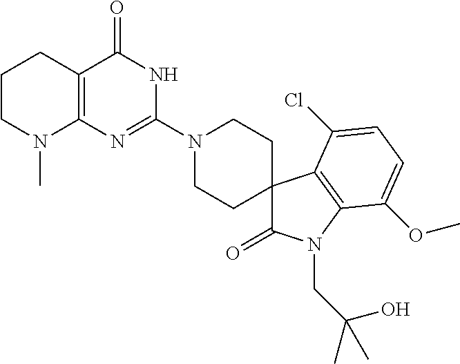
C1CN(C)C2=C(C1)C(=O)NC(N1CCC3(CC1)C(=O)N(CC(O)(C)C)C1=C3C(Cl)=CC=C1OC)=N2
